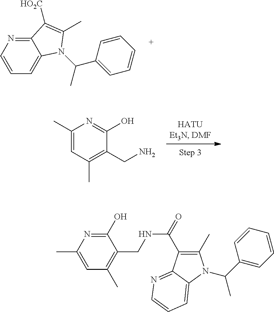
C12=NC=CC=C1N(C(C)C1=CC=CC=C1)C(C)=C2[HO2C].C1=C(C)N=C(O)C(CN)=C1C.C1(O)=NC(C)=CC(C)=C1CNC(=O)C1=C(C)N(C(C2=CC=CC=C2)C)C2=CC=CN=C12
